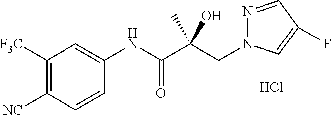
C1([F3C])=C([NC])C=CC(NC(=O)C(CN2N=CC(F)=C2)(C)O)=C1.Cl
